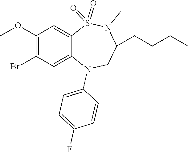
C1=CC(F)=CC=C1N1CC(CCCC)N(C)S(=O)(=O)C2=CC(OC)=C(Br)C=C12
